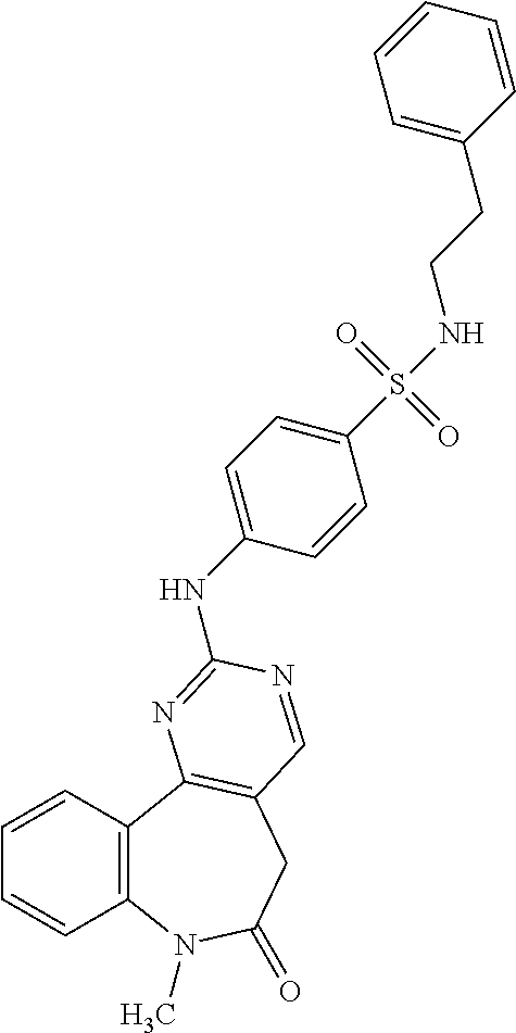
C1=CC2=C(C=C1)C1=C(CC(=O)N2C)C=NC(NC2=CC=C(S(=O)(=O)NCCC3=CC=CC=C3)C=C2)=N1
